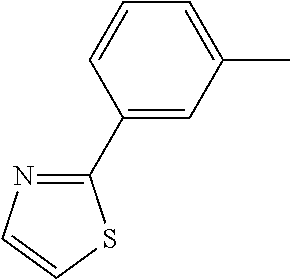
C1=C(C)C=C(C2=NC=CS2)C=C1
